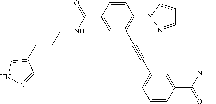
C1=CC(C(=O)NCCCC2=CNN=C2)=CC(C#CC2=CC=CC(C(NC)=O)=C2)=C1N1N=CC=C1
